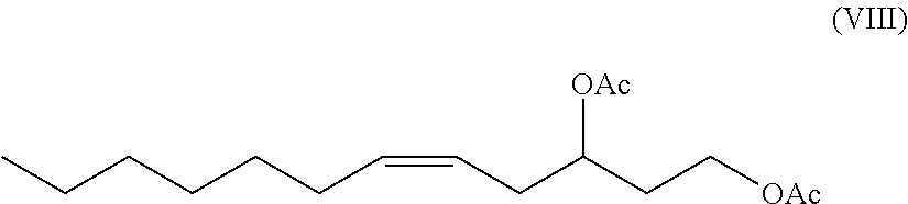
CCCCCCC=CCC(CC[OAc])[OAc]
